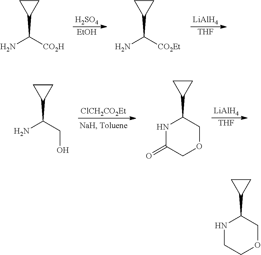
[H2SO4].[EtOH].C1CC1C([CO2H])N.C1CC1C([CO2Et])N.[LiAlH4].[THF].[ClCH2CO2Et].C1CC1C(CO)N.C1CC1C1COCC(=O)N1.[LiAlH4].[THF].C1CC1C1COCCN1
